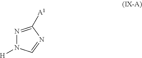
N1=C([A1])N=CN1[H]
